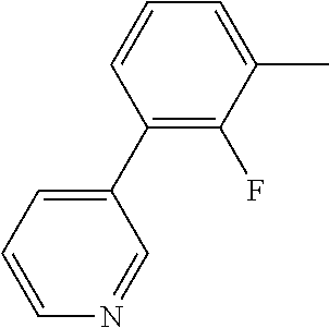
C1(C2=CC=CN=C2)=C(F)C(C)=CC=C1
